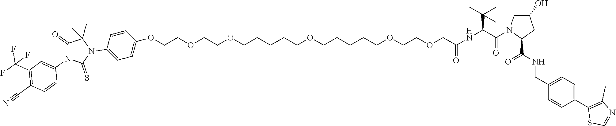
C1(=O)N(C2=CC(C(F)(F)F)=C(C#N)C=C2)C(=S)N(C2=CC=C(OCCOCCOCCCCCOCCCCCOCCOCC(NC(C(=O)N3CC(O)CC3C(=O)NCC3=CC=C(C4=C(C)N=CS4)C=C3)C(C)(C)C)=O)C=C2)C1(C)C
